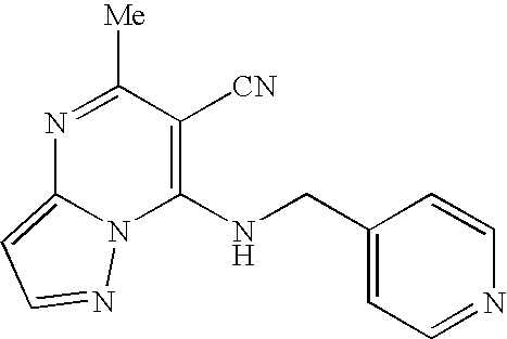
N1=C([Me])C([CN])=C(NCC2=CC=NC=C2)N2C1=CC=N2
